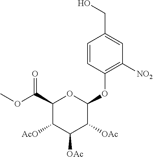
C1(CO)=CC([NO2])=C(OC2C([OAc])C([OAc])C([AcO])C(C(OC)=O)O2)C=C1
